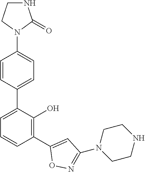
C1(N2C(=O)NCC2)=CC=C(C2=CC=CC(C3=CC(N4CCNCC4)=NO3)=C2O)C=C1
